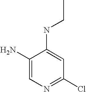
C1(N)=CN=C(Cl)C=C1NCC
